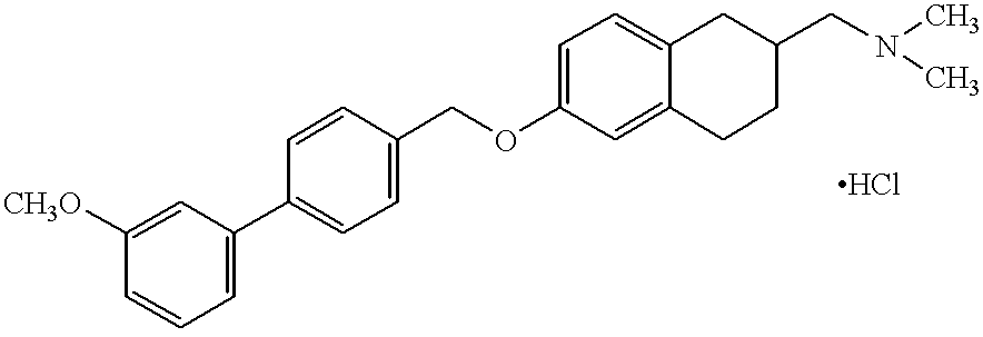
O(C1=CC=C2C(=C1)CCC(CN(C)C)C2)CC1=CC=C(C2=CC=CC([CH3O])=C2)C=C1
